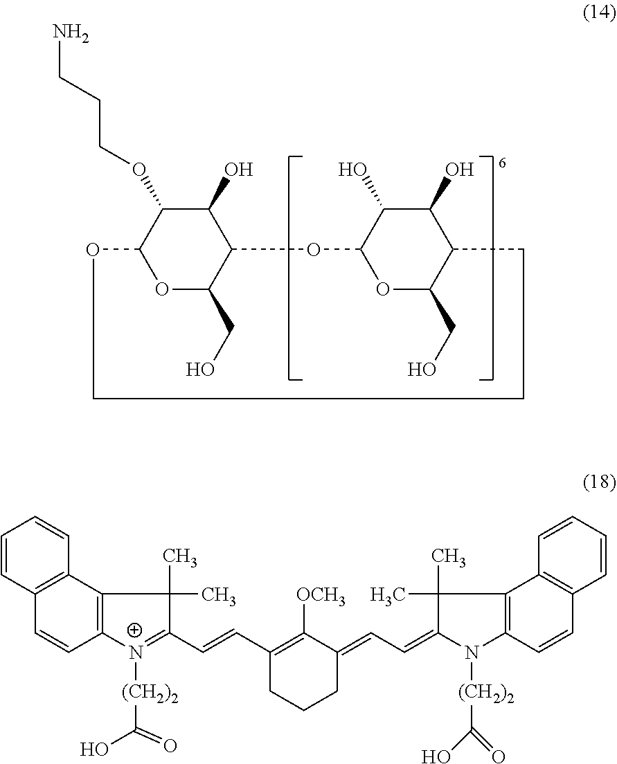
C1(O)C(OCCCN)C2OC(CO)C1OC1C(O)C(O)C(C(CO)O1)CCCO2.C1=CC2=C(C=C1)C1=C(C=C2)[N+]([(CH2)2]C(O)=O)=C(C=CC2=C([OCH3])C(=CC=C3N([(CH2)2]C(O)=O)C4=C(C5=C(C=CC=C5)C=C4)C3(C)C)CCC2)C1(C)C
